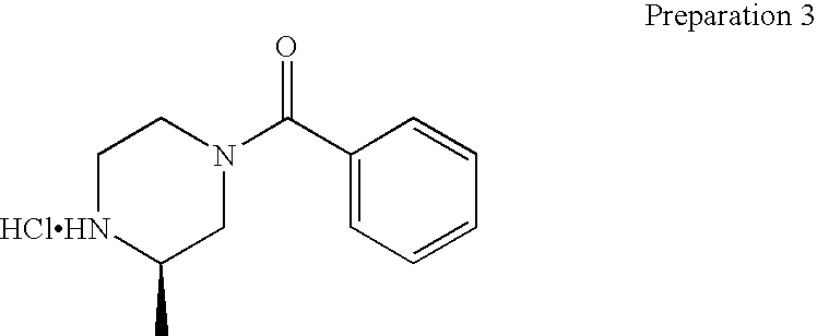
C1[HClHN]C(C)CN(C(C2=CC=CC=C2)=O)C1
